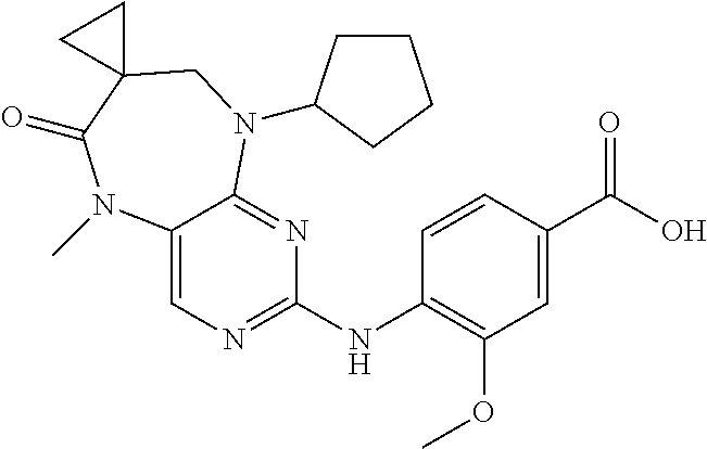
C12=CN=C(NC3=C(OC)C=C(C(O)=O)C=C3)N=C1N(C1CCCC1)CC1(C(=O)N2C)CC1
